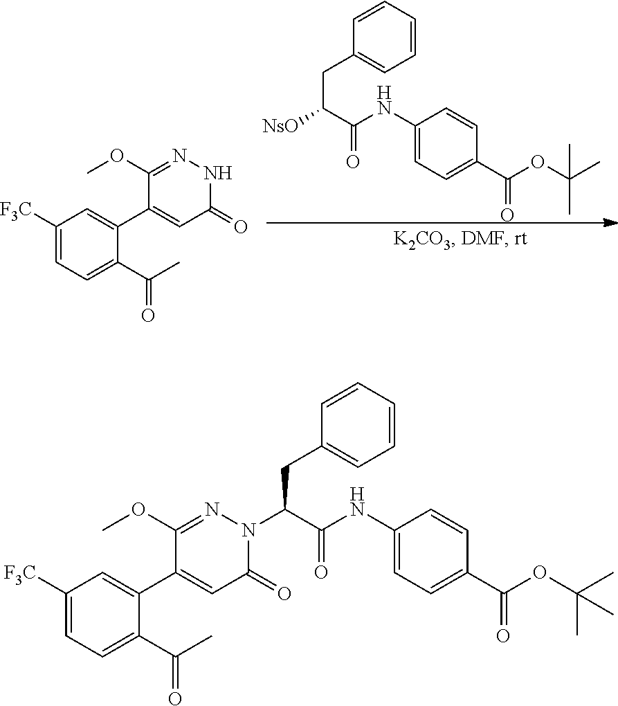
C1([F3C])=CC=C(C(C)=O)C(C2=CC(=O)NN=C2OC)=C1.C1=CC=CC=C1CC(C(NC1=CC=C(C(OC(C)(C)C)=O)C=C1)=O)[NsO].C1([F3C])=CC=C(C(C)=O)C(C2=CC(=O)N(C(C(NC3=CC=C(C(OC(C)(C)C)=O)C=C3)=O)CC3=CC=CC=C3)N=C2OC)=C1
